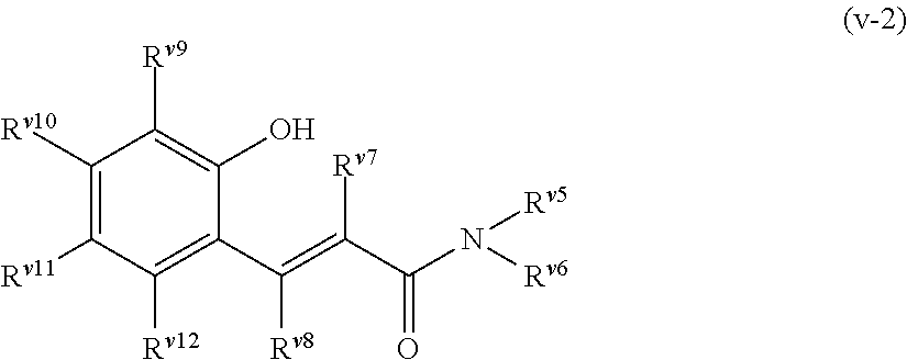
C1([Rv10])=C([Rv11])C([Rv12])=C(C(=C(C(N([Rv6])[Rv5])=O)[Rv7])[Rv8])C(O)=C1[Rv9]
